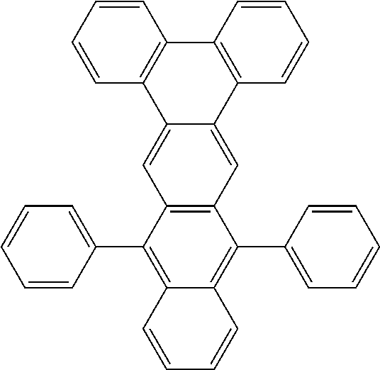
C1(C2=CC=CC=C2)=C2C(=C(C3=CC=CC=C3)C3=C1C=C1C(=C3)C3=C(C4=C1C=CC=C4)C=CC=C3)C=CC=C2
